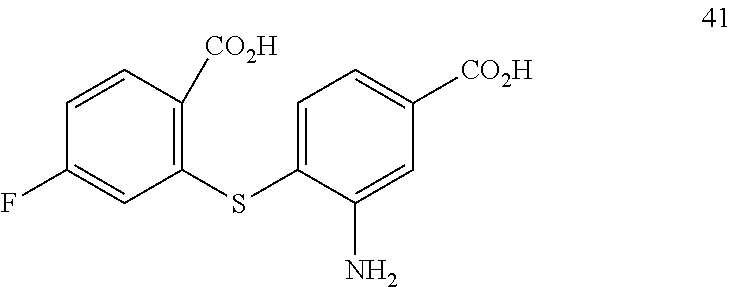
C1=C(SC2=C([CO2H])C=CC(F)=C2)C(N)=CC([CO2H])=C1
